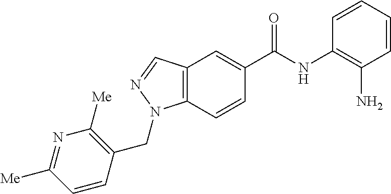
C12=C(C=CC(C(NC3=C(N)C=CC=C3)=O)=C1)N(CC1=C([Me])N=C([Me])C=C1)N=C2
